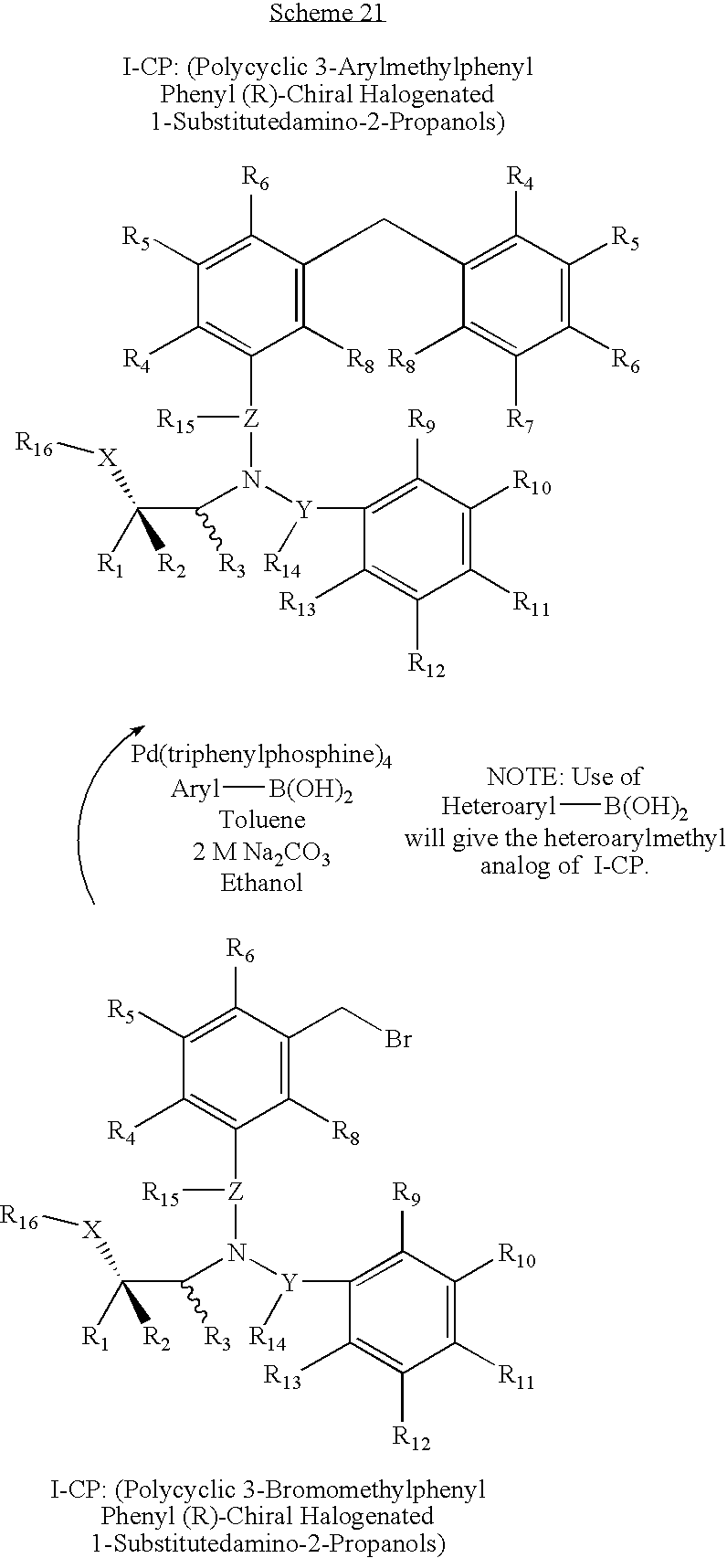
[Z](N([Y]([R14])C1=C([R9])C([R10])=C([R11])C([R12])=C1[R13])C(C([R1])([R2])[X][R16])[R3])([R15])C1=C([R4])C([R5])=C([R6])C(CC2=C([R4])C([R5])=C([R6])C([R7])=C2[R8])=C1[R8].[Z](N([Y]([R14])C1=C([R9])C([R10])=C([R11])C([R12])=C1[R13])C(C([R1])([R2])[X][R16])[R3])([R15])C1=C([R4])C([R5])=C([R6])C(CBr)=C1[R8].[Heteroaryl][B(OH)2].[Aryl][B(OH)2]
